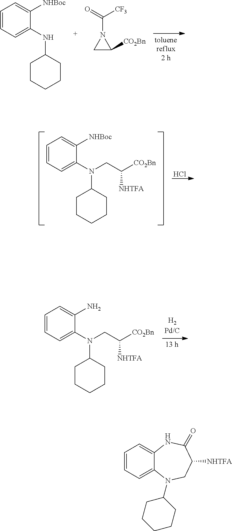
C1C([CO2Bn])N1C(=O)[CF3].C1=CC=C(NC2CCCCC2)C([NHBoc])=C1.C1=CC=C2C(=C1)NC(=O)C([NHTFA])CN2C1CCCCC1.C1=CC=C(N(C2CCCCC2)CC([CO2Bn])[NHTFA])C([NHBoc])=C1.Cl.C1=CC=C(N(C2CCCCC2)CC([CO2Bn])[NHTFA])C(N)=C1
